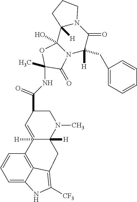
C12(O)N(C([H])(CC3=CC=CC=C3)C(=O)N3C1([H])CCC3)C(=O)C(C)(NC(C1C=C3([H])C([H])(N(C)C1)CC1=C([CF3])NC4=CC=CC3=C41)=O)O2
